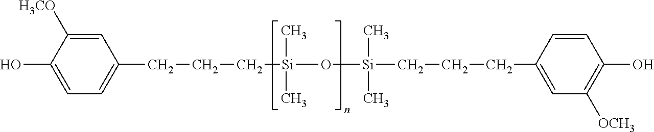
C1=C([H3CO])C(O)=CC=C1CCC[Si](C)(C)O[Si](C)(CCCC1=CC([OCH3])=C(O)C=C1)C
